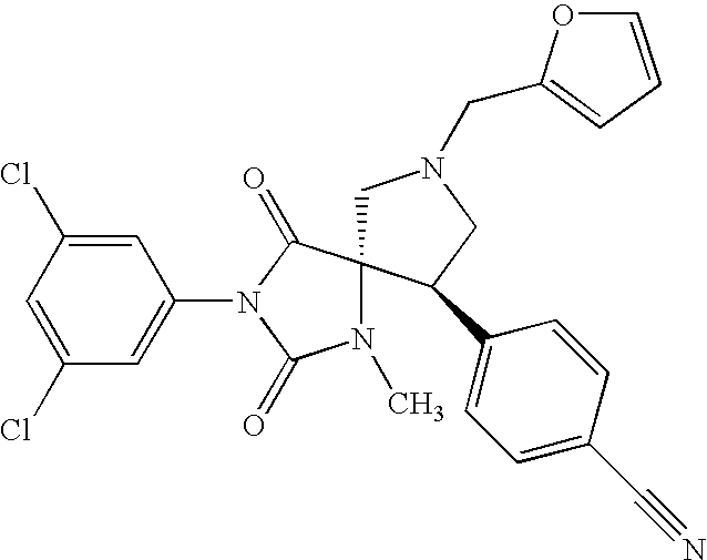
C1=C(Cl)C=C(N2C(=O)C3(N(C)C2=O)CN(CC2=CC=CO2)CC3C2=CC=C(C#N)C=C2)C=C1Cl
